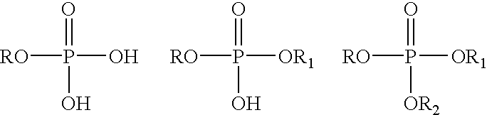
[RO]P(O)(=O)O.[RO]P([OR1])(=O)O.[RO]P([OR1])(=O)[OR2]
